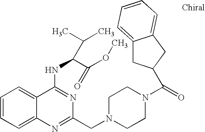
C1=CC=C2C(=C1)C(NC(C(OC)=O)C(C)C)=NC(CN1CCN(C(C3CC4=CC=CC=C4C3)=O)CC1)=N2
